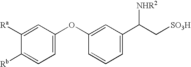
C1=C([Ra])C([Rb])=CC=C1OC1=CC(C(C[SO3H])[NHR2])=CC=C1
